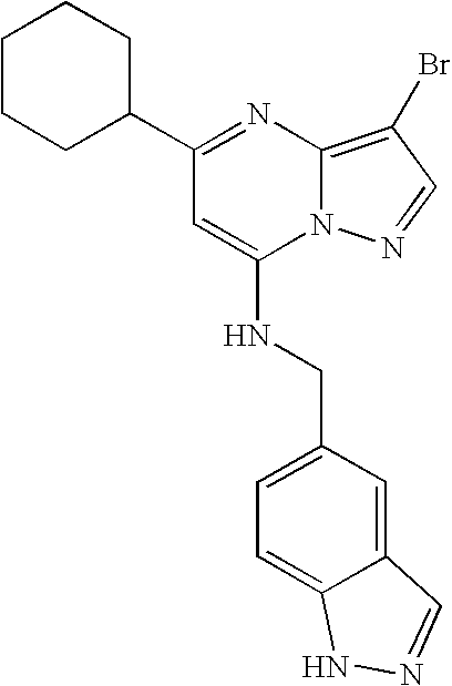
C1(C2CCCCC2)=NC2=C(Br)C=NN2C(NCC2=CC=C3C(=C2)C=NN3)=C1
